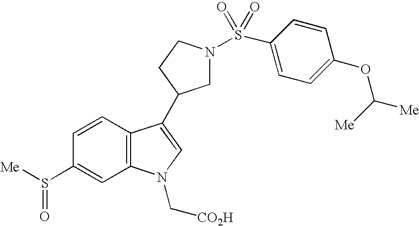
C1=CC2=C(C=C1S([Me])=O)N(C[CO2H])C=C2C1CN(S(=O)(=O)C2=CC=C(OC([Me])[Me])C=C2)CC1
